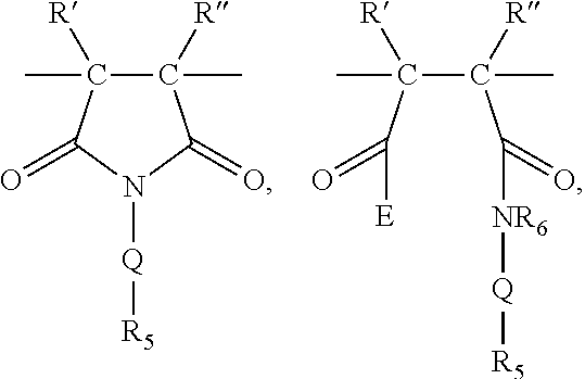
C1(C)([R])C(C)([R])C(=O)N([Q][R5])C1=O.C(C(C(=O)[E])(C)[R])(C(=O)[NR6][Q][R5])(C)[R]
